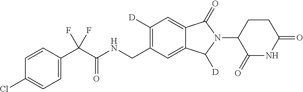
C1=CC(C(C(NCC2=C([D])C=C3C(=C2)C([D])N(C2C(=O)NC(=O)CC2)C3=O)=O)(F)F)=CC=C1Cl
